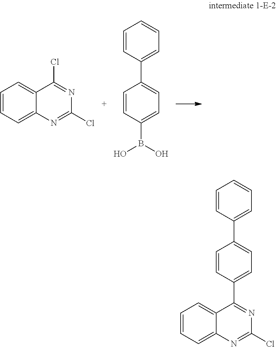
C1=CC=C2C(=C1)C(Cl)=NC(Cl)=N2.C1=CC(C2=CC=C(B(O)O)C=C2)=CC=C1.C1=CC(C2=CC=C(C3=NC(Cl)=NC4=CC=CC=C34)C=C2)=CC=C1
